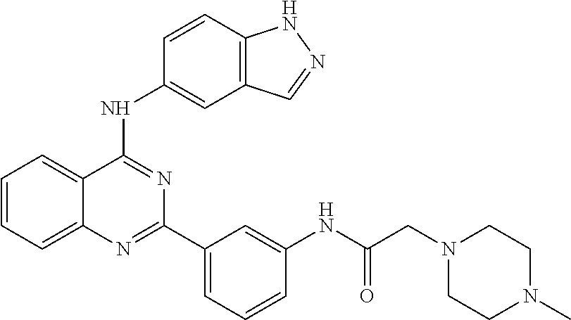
C1=CC=C2C(=C1)C(NC1=CC3=C(C=C1)NN=C3)=NC(C1=CC=CC(NC(=O)CN3CCN(C)CC3)=C1)=N2
